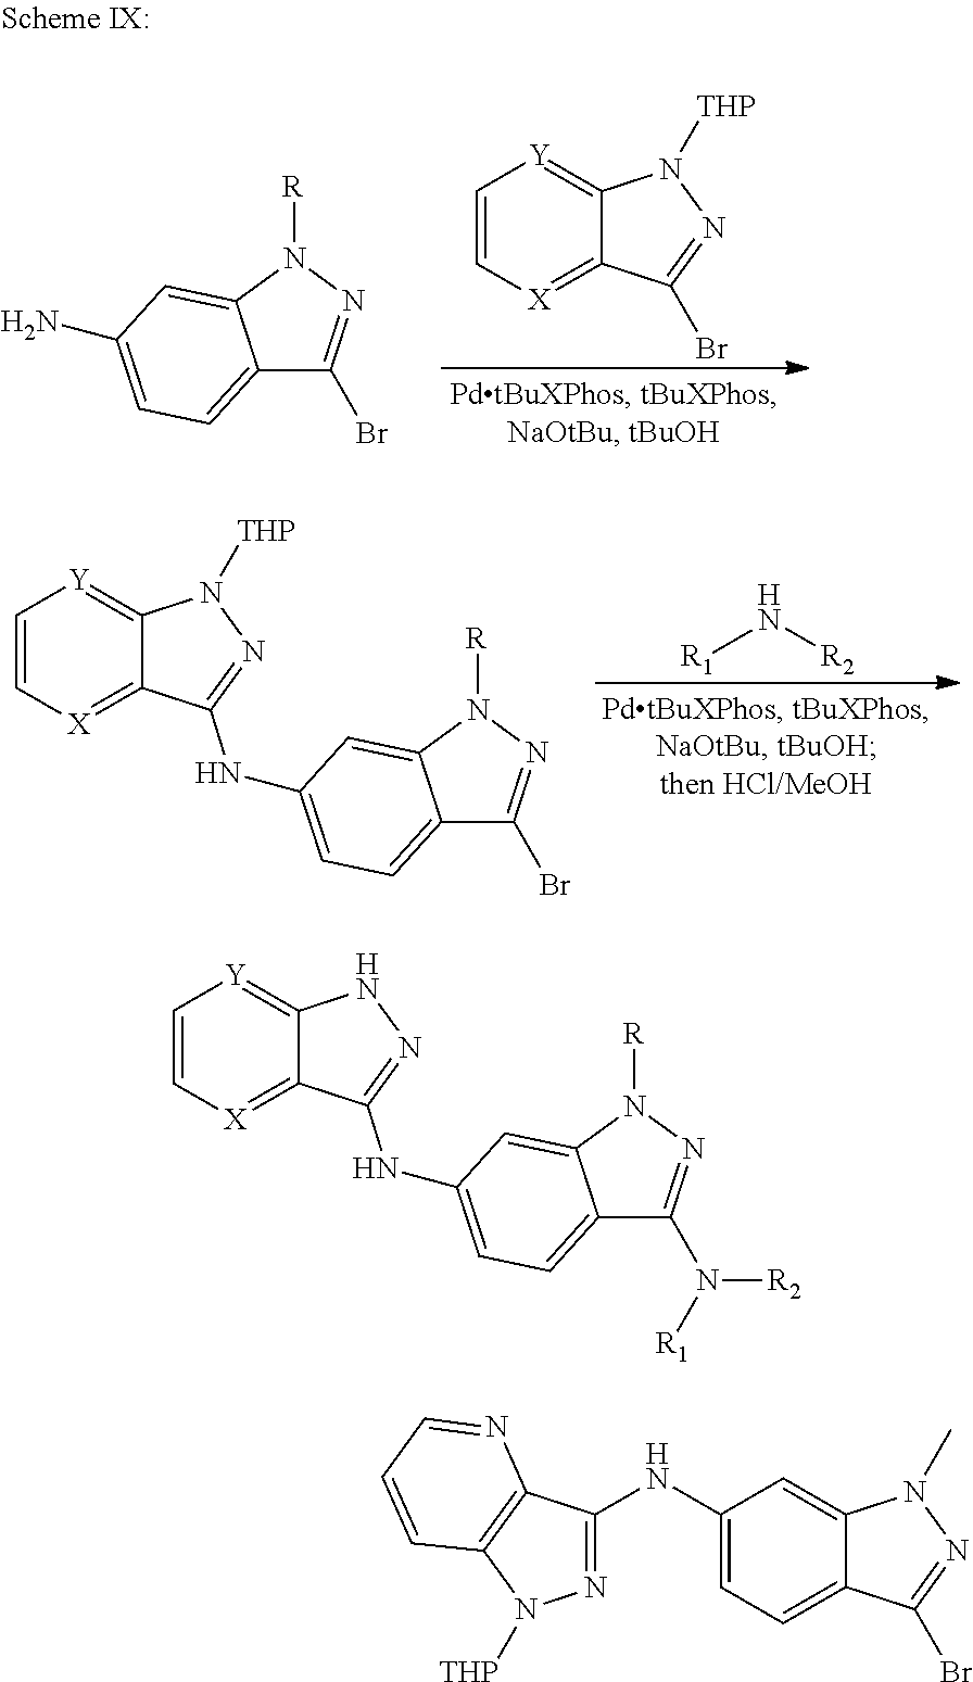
C12=CC=C(N)C=C1N([R])N=C2Br.C1=C[X]=C2C(=[Y]1)N([THP])N=C2Br.C1=C[X]=C2C(=[Y]1)N([THP])N=C2NC1=CC=C2C(Br)=NN([R])C2=C1.[R1]N[R2].C1=C[X]=C2C(=[Y]1)NN=C2NC1=CC=C2C(N([R1])[R2])=NN([R])C2=C1.C1(NC2=NN([THP])C3=C2N=CC=C3)=CC=C2C(=C1)N(C)N=C2Br
